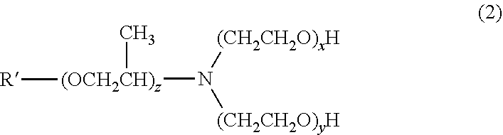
[(OCH2CH)z](N([(CH2CH2O)yH])[(CH2CH2O)xH])([R])C
